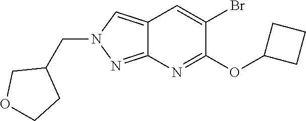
C12=CN(CC3COCC3)N=C1N=C(OC1CCC1)C(Br)=C2
